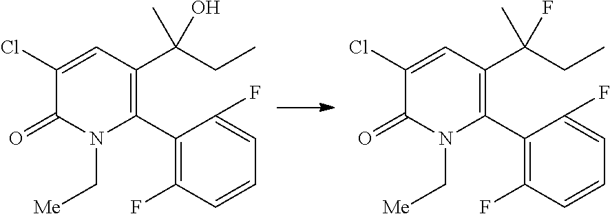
C1(C2=C(C(CC)(O)C)C=C(Cl)C(=O)N2C[Me])=C(F)C=CC=C1F.C1(C2=C(C(CC)(C)F)C=C(Cl)C(=O)N2C[Me])=C(F)C=CC=C1F
